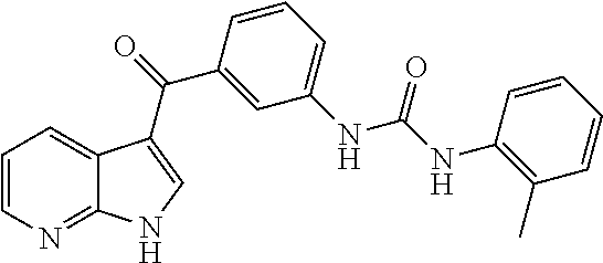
C1=CN=C2C(=C1)C(C(C1=CC(NC(=O)NC3=C(C)C=CC=C3)=CC=C1)=O)=CN2
